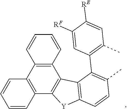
C12=C(C3=C(C4=C1C1=C([Y]4)C=CC(C)=C1C1=C(C)C=C([RE])C([RF])=C1)C=CC=C3)C=CC=C2
